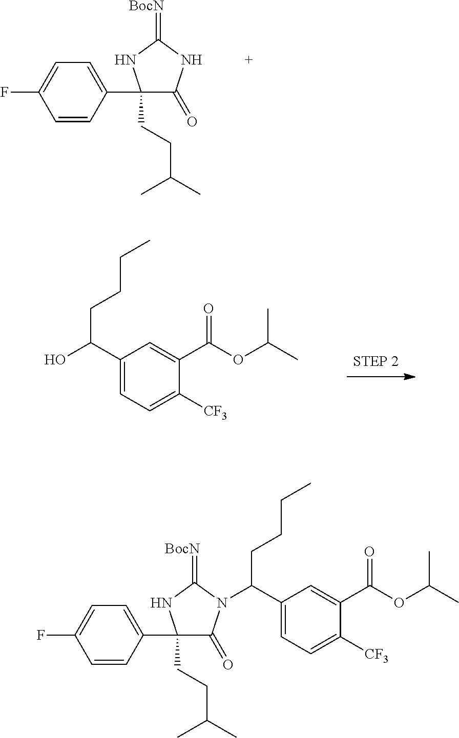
C1=CC(C2(CCC(C)C)C(=O)NC(=[BocN])N2)=CC=C1F.C1(C(O)CCCC)=CC=C([CF3])C(C(OC(C)C)=O)=C1.C1(C(CCCC)N2C(=O)C(CCC(C)C)(C3=CC=C(F)C=C3)NC2=[BocN])=CC=C([CF3])C(C(OC(C)C)=O)=C1
